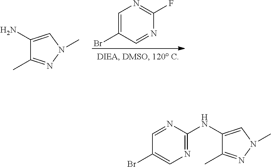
C1(N)=CN(C)N=C1C.C1=C(Br)C=NC(F)=N1.C1(NC2=NC=C(Br)C=N2)=CN(C)N=C1C
